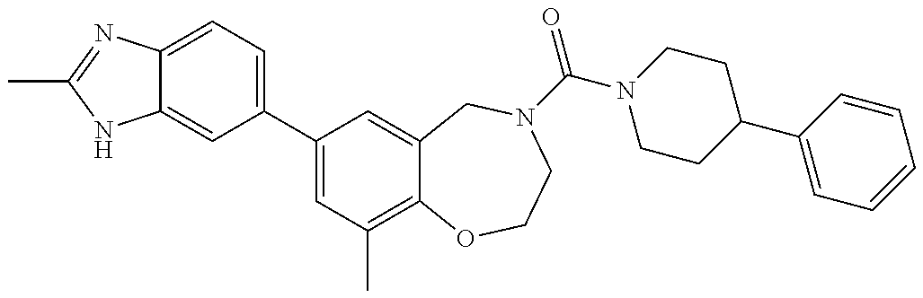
C12=CC=C(C3=CC(C)=C4C(=C3)CN(C(=O)N3CCC(C5=CC=CC=C5)CC3)CCO4)C=C1NC(C)=N2
